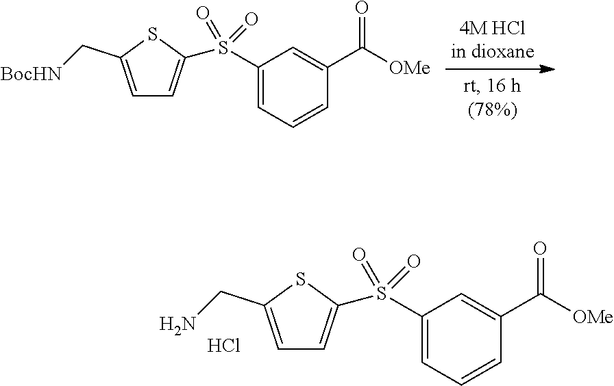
C1=C(C[BocHN])SC(S(C2=CC=CC(C([OMe])=O)=C2)(=O)=O)=C1.C1=C(CN)SC(S(C2=CC=CC(C([OMe])=O)=C2)(=O)=O)=C1.Cl
